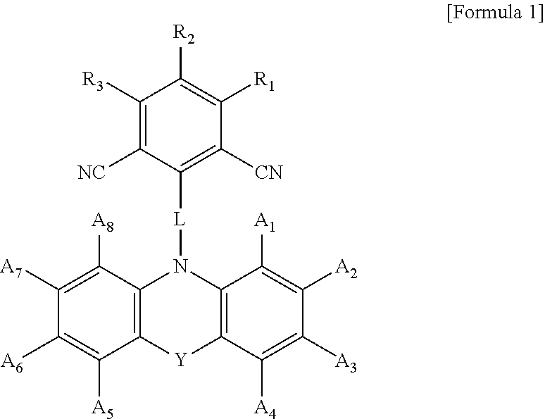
C12=C([Y]C3=C(N1[L]C1=C([CN])C([R1])=C([R2])C([R3])=C1[NC])C([A1])=C([A2])C([A3])=C3[A4])C([A5])=C([A6])C([A7])=C2[A8]
